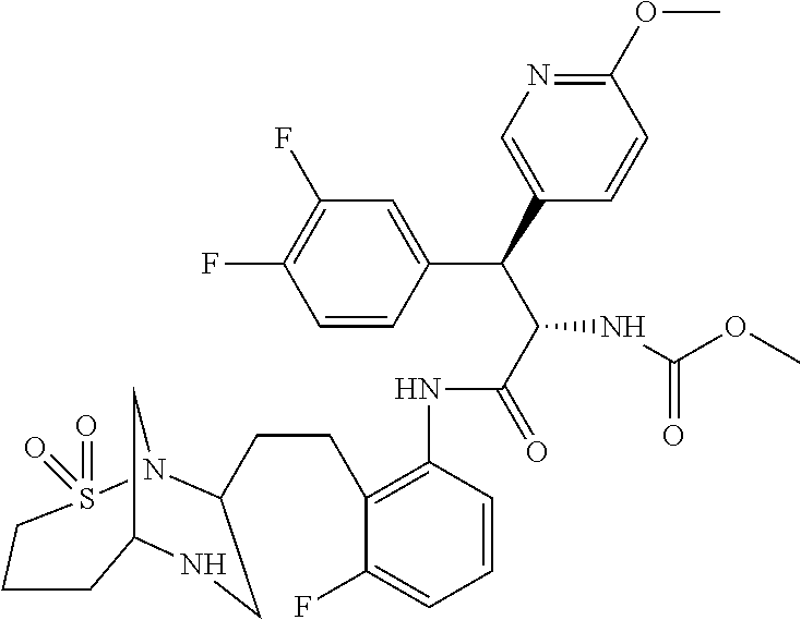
C12CN(S(=O)(=O)CCC1)C(CCC1=C(NC(C(C(C3=CN=C(OC)C=C3)C3=CC(F)=C(F)C=C3)NC(OC)=O)=O)C=CC=C1F)CN2
